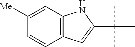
C12=C(C=CC([Me])=C1)C=C(C(C)(C)C)N2
